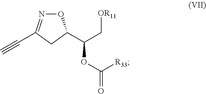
O1N=C(C#C)CC1C(C[OR11])OC([R33])=O
